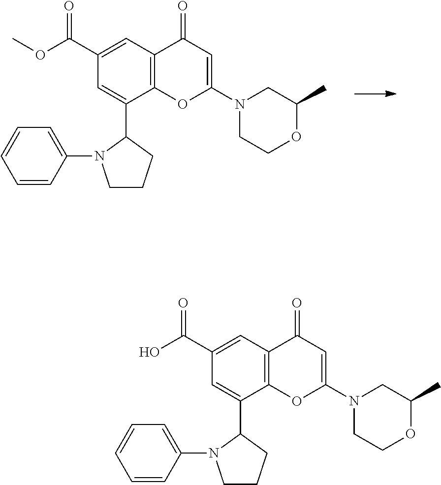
N1(C2=CC(=O)C3=C(O2)C(C2N(C4=CC=CC=C4)CCC2)=CC(C(OC)=O)=C3)CCOC(C)C1.N1(C2=CC(=O)C3=C(O2)C(C2N(C4=CC=CC=C4)CCC2)=CC(C(O)=O)=C3)CCOC(C)C1
